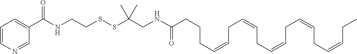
C1=CN=CC(C(NCCSSC(CNC(=O)CCCC=CCC=CCC=CCC=CCC=CCC)(C)C)=O)=C1
